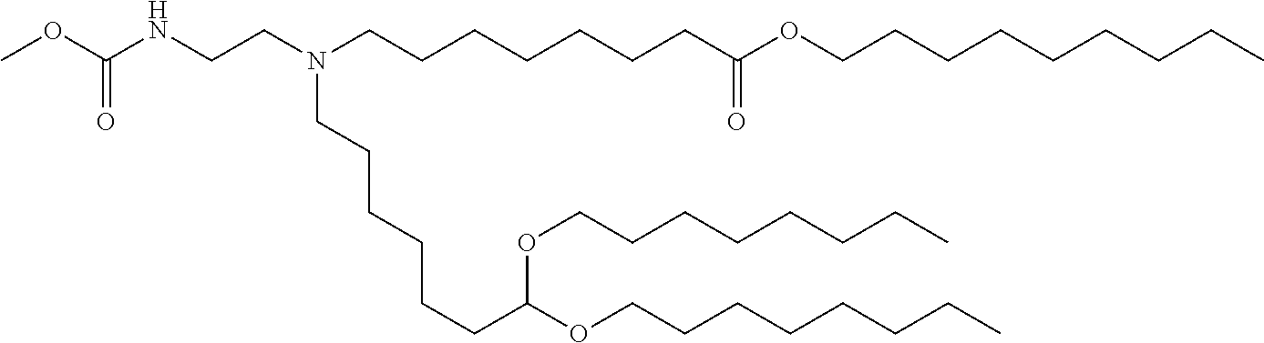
N(CCN(CCCCCCCC(OCCCCCCCCC)=O)CCCCCCC(OCCCCCCCC)OCCCCCCCC)C(OC)=O
